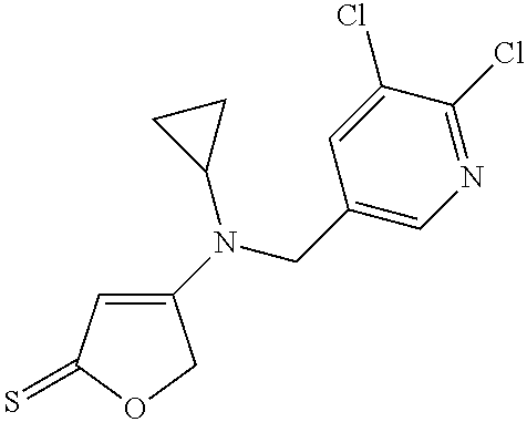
C1(N(C2CC2)CC2=CN=C(Cl)C(Cl)=C2)=CC(=S)OC1
